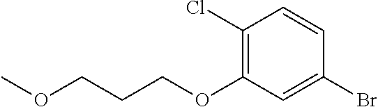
COCCCOC1=C(Cl)C=CC(Br)=C1
